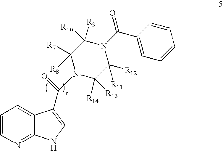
C1=CN=C2C(=C1)C(C(N1C([R14])([R13])C([R11])([R12])N(C(C3=CC=CC=C3)=O)C([R10])([R9])C1([R7])[R8])=O)=CN2
